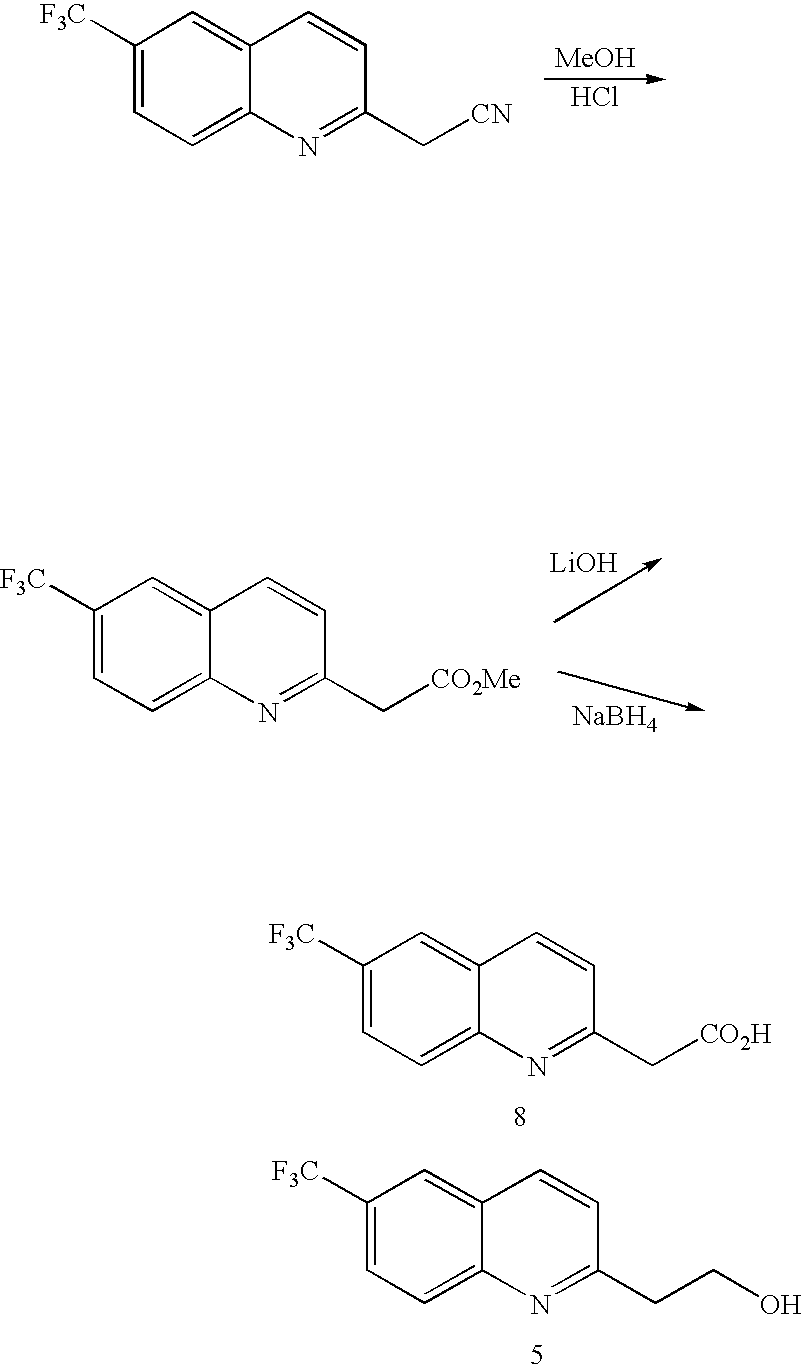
C1([F3C])=CC=C2C(=C1)C=CC(C[CO2H])=N2.C1([F3C])=CC=C2C(=C1)C=CC(CCO)=N2.C1([F3C])=CC=C2C(=C1)C=CC(C[CN])=N2.[MeOH].Cl.C1([F3C])=CC=C2C(=C1)C=CC(C[CO2Me])=N2.[LiOH].[NaBH4]
